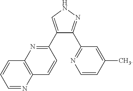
C1=CC=NC2=C1N=C(C1=CNN=C1C1=NC=CC(C)=C1)C=C2
